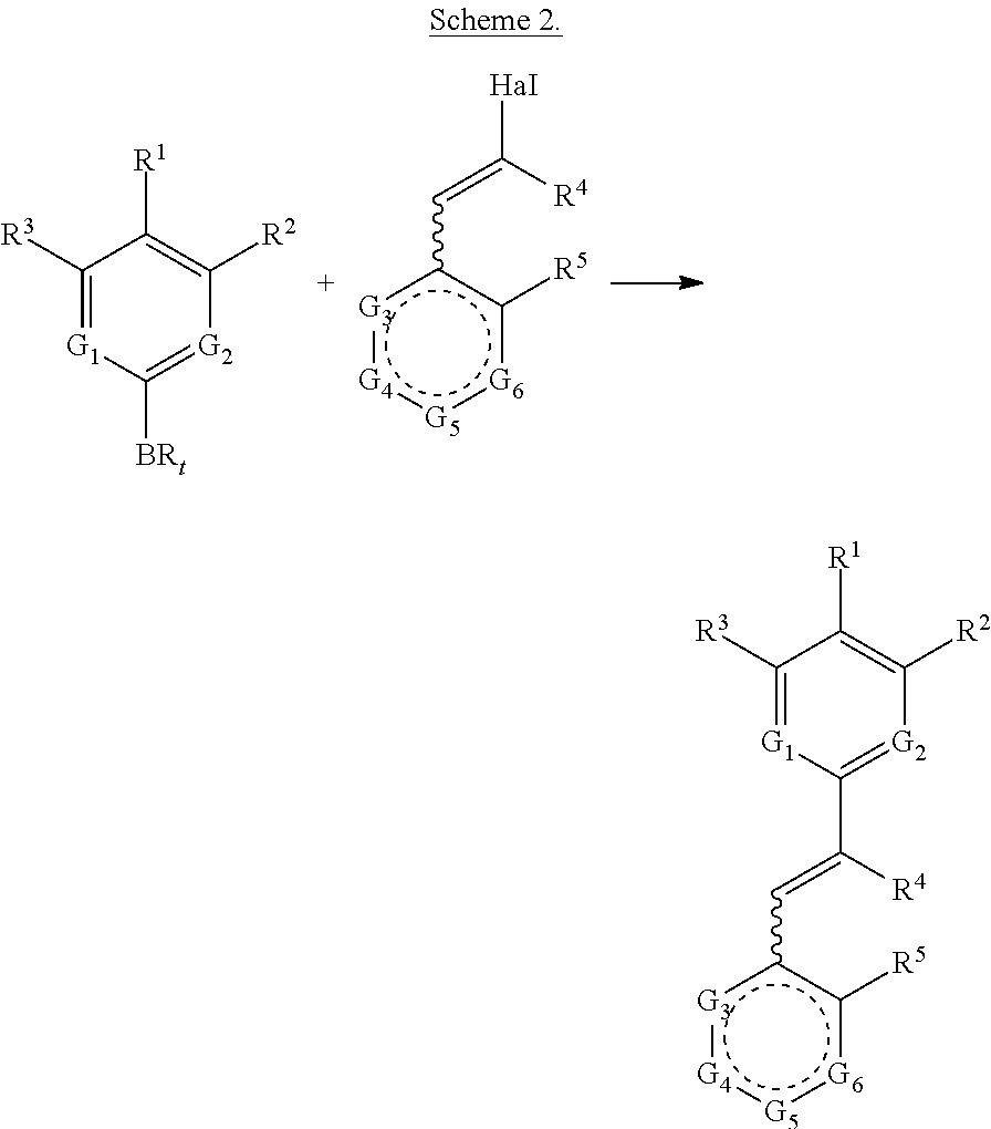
C1([R3])=[G1]C([BRt])=[G2]C([R2])=C1[R1].C(=C([R4])[HaI])c1[G3]:[G4]:[G5]:[G6]c1[R5].C(=C([R4])C1=[G2]C([R2])=C([R1])C([R3])=[G1]1)c1[G3]:[G4]:[G5]:[G6]c1[R5]
